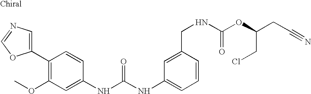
N1=COC(C2=C(OC)C=C(NC(NC3=CC=CC(CNC(OC(CC#N)CCl)=O)=C3)=O)C=C2)=C1
